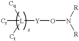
[Cr][L]([Y]ON([R])[R])([Cq])[Ct]
